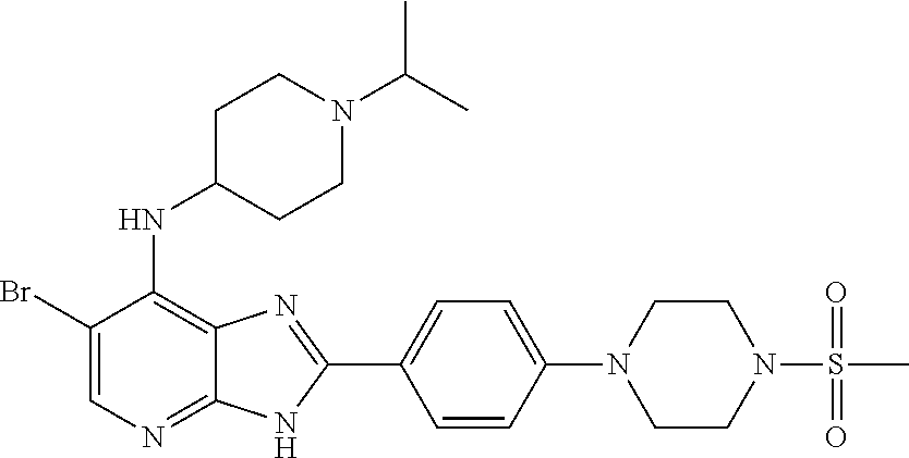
C1(Br)=CN=C2C(=C1NC1CCN(C(C)C)CC1)N=C(C1=CC=C(N3CCN(S(C)(=O)=O)CC3)C=C1)N2
